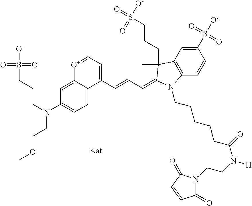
O=S([O-])(=O)CCCN(CCOC)C1=CC=C2C(=C1)[O+]=CC=C2C=CC=C1C(C)(CCCS([O-])(=O)=O)C2=C(C=CC(S(=O)([O-])=O)=C2)N1CCCCCC(=O)N([H])CCN1C(=O)C=CC1=O
